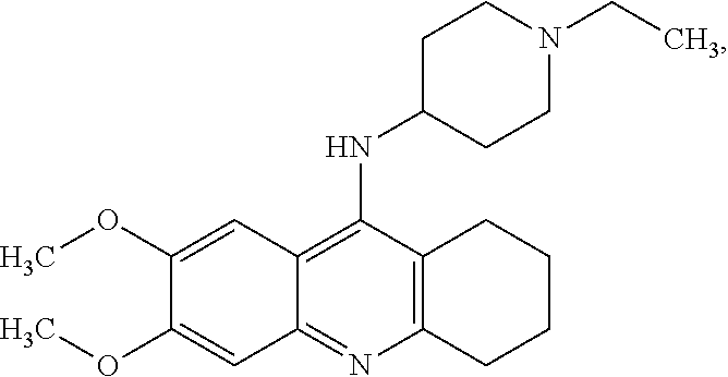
C12=C(N=C3C(=C1NC1CCN(CC)CC1)C=C(OC)C(OC)=C3)CCCC2
